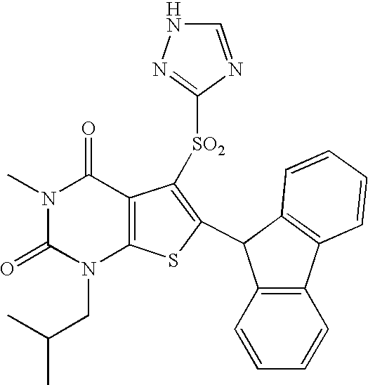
N1(C)C(=O)N(CC(C)C)C2=C(C1=O)C([SO2]C1=NNC=N1)=C(C1C3=C(C4=C1C=CC=C4)C=CC=C3)S2
